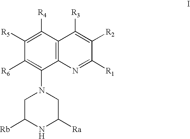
C1([R6])=C(N2CC([Rb])NC([Ra])C2)C2=C(C([R4])=C1[R5])C([R3])=C([R2])C([R1])=N2
